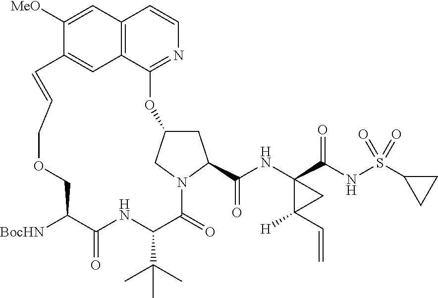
[BocHN]C1C(=O)NC(C(C)(C)C)C(=O)N2C(C(=O)NC3(C(=O)NS(C4CC4)(=O)=O)C(C=C)([H])C3)CC(C2)OC2=NC=CC3=C2C=C(C([MeO])=C3)C=CCOC1
